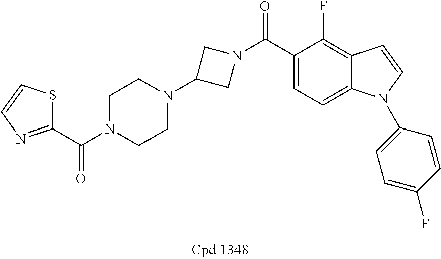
C1N(C(=O)C2=NC=CS2)CCN(C2CN(C(C3=CC=C4C(=C3F)C=CN4C3=CC=C(F)C=C3)=O)C2)C1
